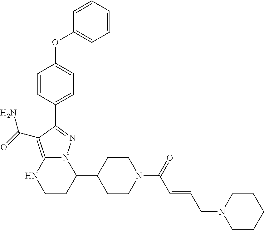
C1=CC(C2=NN3C(=C2C(N)=O)NCCC3C2CCN(C(=O)C=CCN3CCCCC3)CC2)=CC=C1OC1=CC=CC=C1
